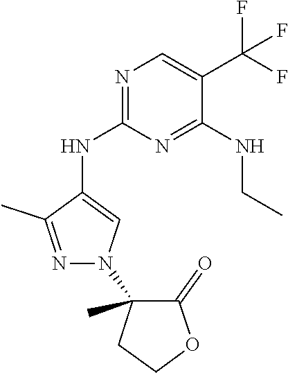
C1(C)=NN(C2(C)CCOC2=O)C=C1NC1=NC=C(C(F)(F)F)C(NCC)=N1
